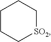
C1CC[SO2]CC1
